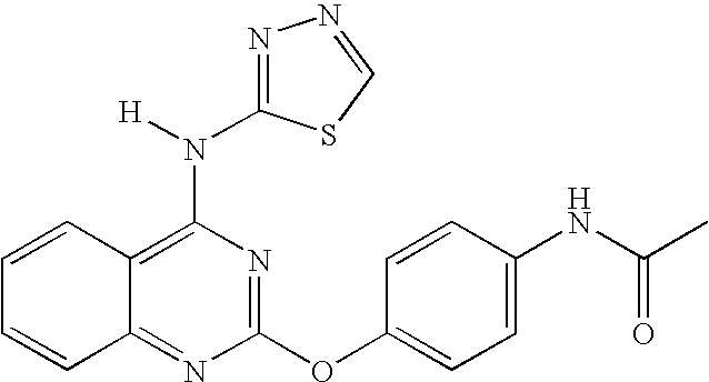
C12=NC(OC3=CC=C(NC(C)=O)C=C3)=NC(N([H])C3=NN=CS3)=C1C=CC=C2
